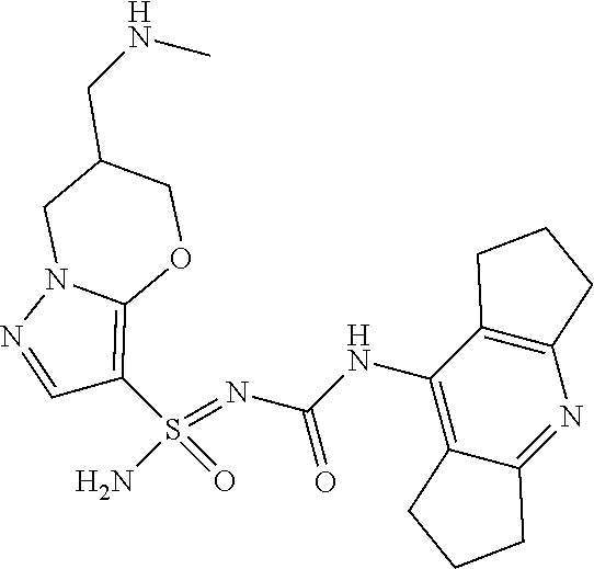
C(NC1=C2C(=NC3=C1CCC3)CCC2)(N=S(N)(=O)C1=C2N(N=C1)CC(CNC)CO2)=O
